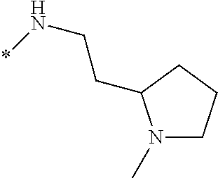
N1(C)CCCC1CCN*
